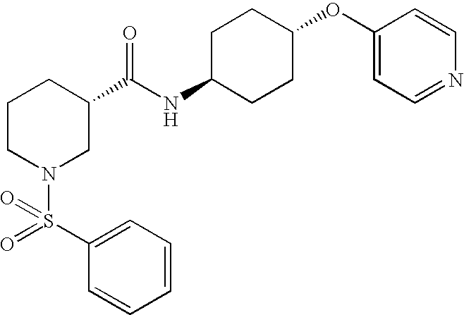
C1=CC=CC(S(=O)(N2CC(C(NC3CCC(OC4=CC=NC=C4)CC3)=O)CCC2)=O)=C1
